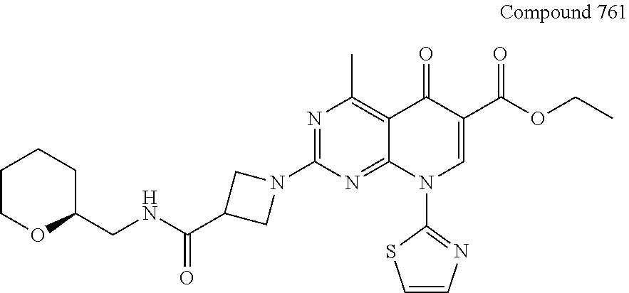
N1=C(N2CC(C(=O)NCC3CCCCO3)C2)N=C2C(=C1C)C(=O)C(C(=O)OCC)=CN2C1=NC=CS1
